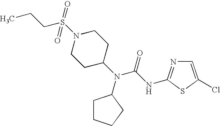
N1(S(CCC)(=O)=O)CCC(N(C(NC2=NC=C(Cl)S2)=O)C2CCCC2)CC1
